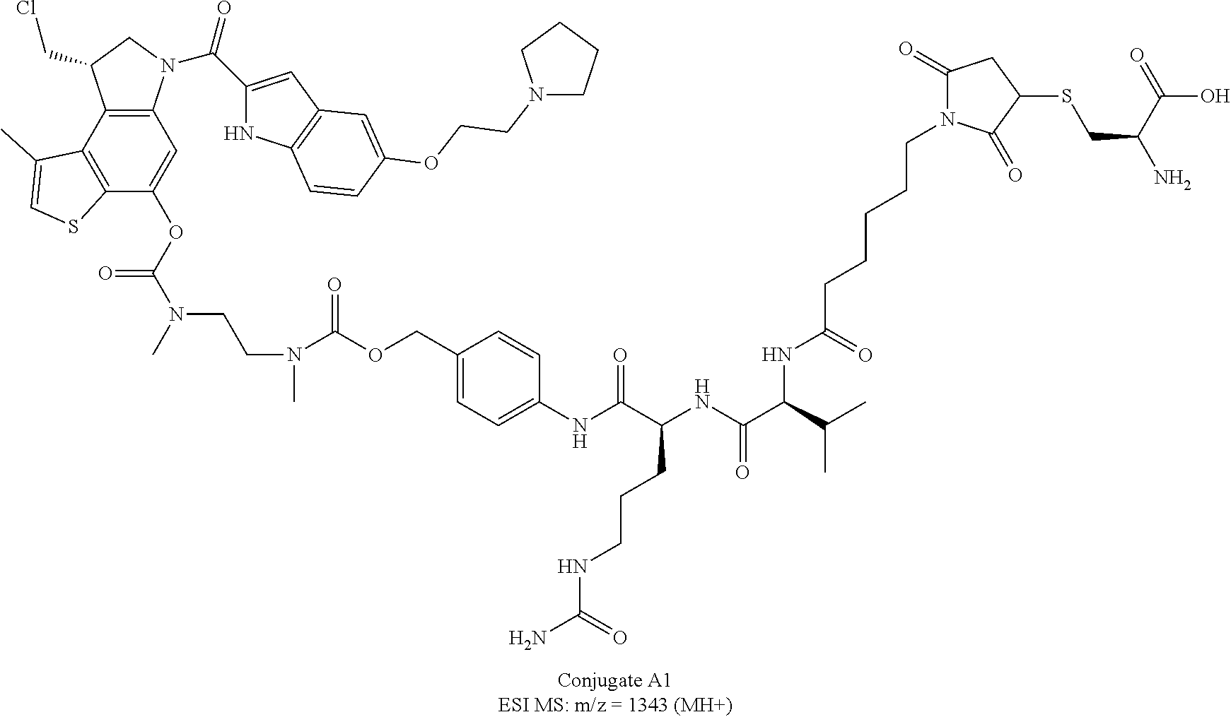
C12=C(N(C(=O)C3=CC4=C(N3)C=CC(OCCN3CCCC3)=C4)CC1CCl)C=C(OC(=O)N(CCN(C)C(OCC1=CC=C(NC(=O)C(CCCNC(=O)N)NC(=O)C(C(C)C)NC(CCCCCN3C(=O)CC(SCC(C(O)=O)N)C3=O)=O)C=C1)=O)C)C1=C2C(C)=CS1
